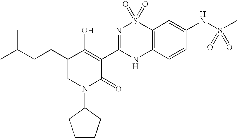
C12=C(C=CC(NS(C)(=O)=O)=C1)NC(C1=C(O)C(CCC(C)C)CN(C3CCCC3)C1=O)=NS2(=O)=O
